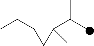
C1(C(C)C)(C)C(CC)C1
